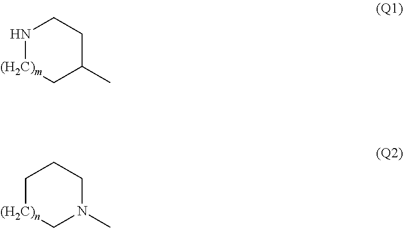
[(H2C)m]1NCCC(C)C1.[(H2C)n]1CCCN(C)C1
